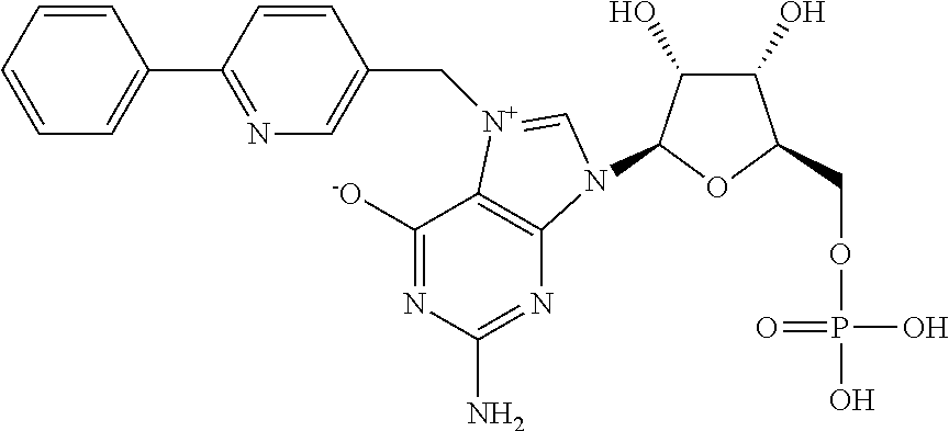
C1([-O])=NC(N)=NC2=C1[N+](CC1=CN=C(C3=CC=CC=C3)C=C1)=CN2C1C(O)C(O)C(COP(O)(O)=O)O1
